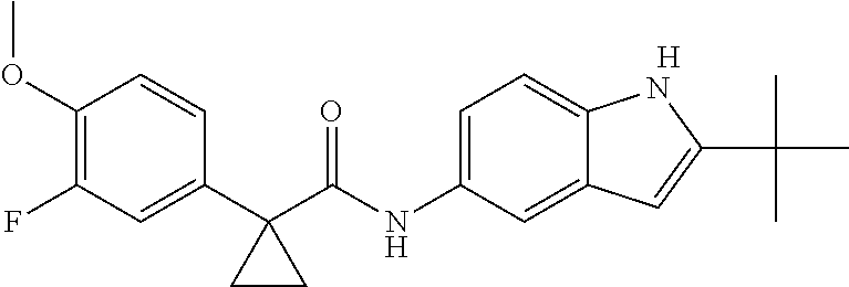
C1(C2(C(NC3=CC=C4C(=C3)C=C(C(C)(C)C)N4)=O)CC2)=CC(F)=C(OC)C=C1.[H]
